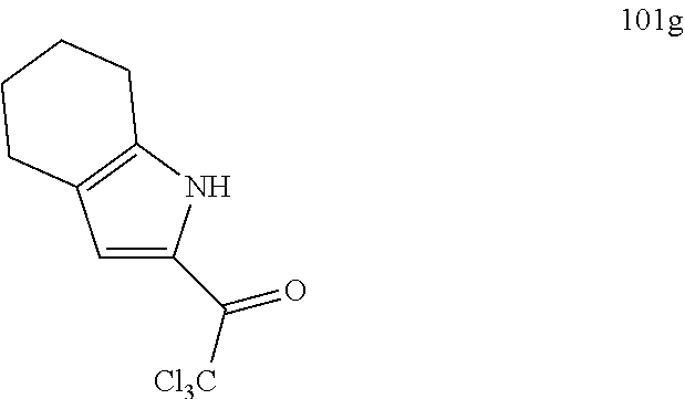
C1=C(C([Cl3C])=O)NC2=C1CCCC2
